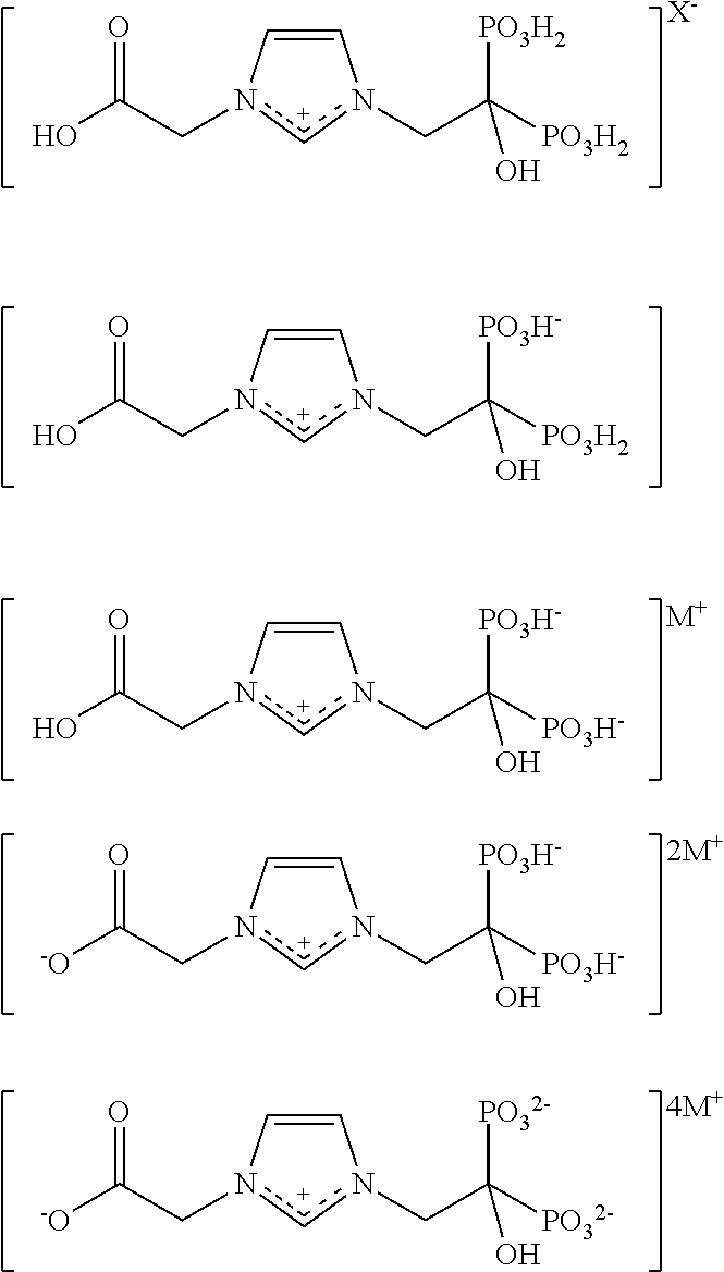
C1=Cn(CC([PO3H2])([PO3H2])O)[c+]n1CC(O)=O.[X-].C1=Cn(CC([PO3H2])([PO3H-])O)[c+]n1CC(O)=O.C1=Cn(CC([PO3H-])([PO3H-])O)[c+]n1CC(O)=O.[M+].C1=Cn(CC([PO3H-])([PO3H-])O)[c+]n1CC([-O])=O.[2M+].C1=Cn(CC([PO32-])([PO32-])O)cn1CC([-O])=O.[4M+]
